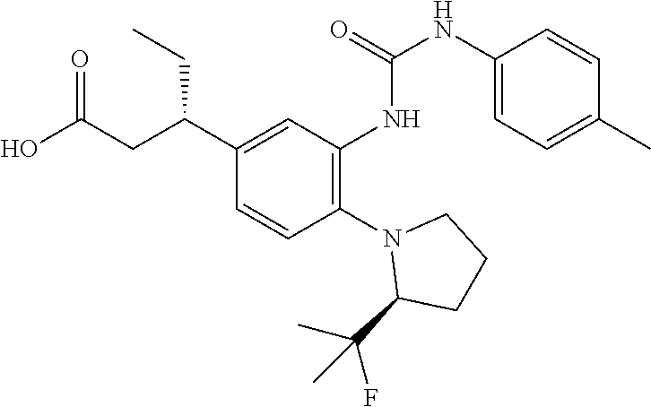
N1(C2=C(NC(NC3=CC=C(C)C=C3)=O)C=C(C(CC(O)=O)CC)C=C2)C(C(C)(F)C)CCC1
